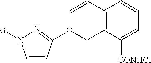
O(CC1=C(C=C)C=CC=C1[CONHCl])C1=NN([G])C=C1
